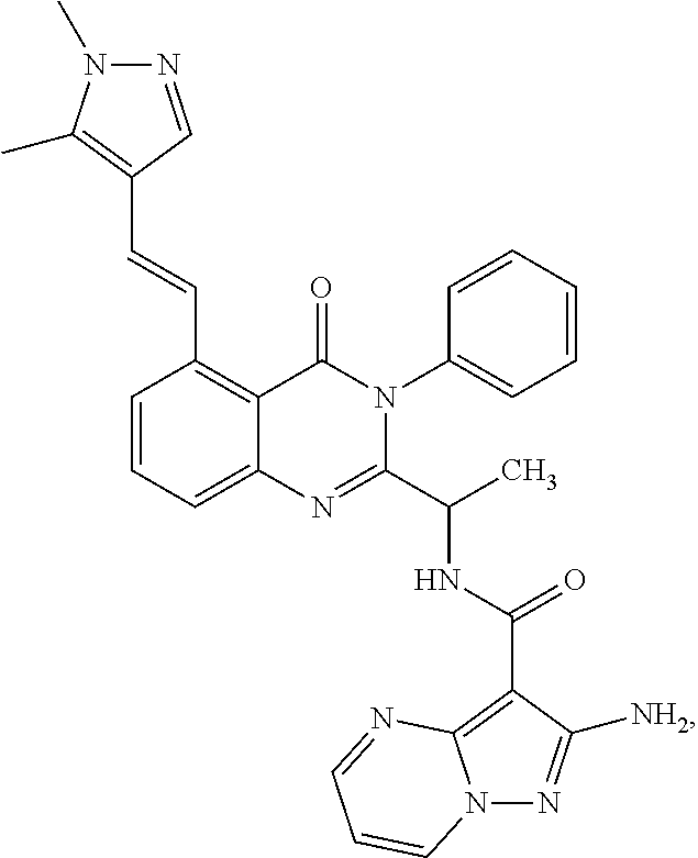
C1(C=CC2=C(C)N(C)N=C2)=C2C(=CC=C1)N=C(C(C)NC(C1=C3N(N=C1[NH2])C=CC=N3)=O)N(C1=CC=CC=C1)C2=O
